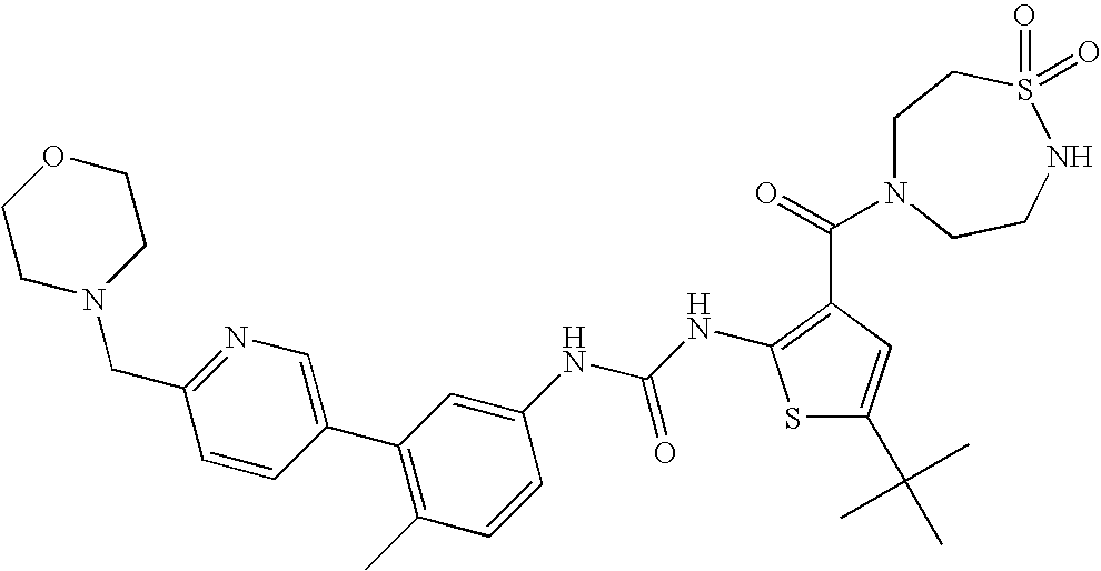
C1=CC(C2=C(C)C=CC(NC(NC3=C(C(=O)N4CCS(=O)(=O)NCC4)C=C(C(C)(C)C)S3)=O)=C2)=CN=C1CN1CCOCC1
